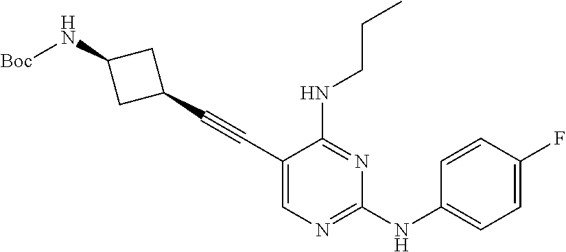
C1(C#CC2=CN=C(NC3=CC=C(F)C=C3)N=C2NCCC)CC(N[Boc])C1
